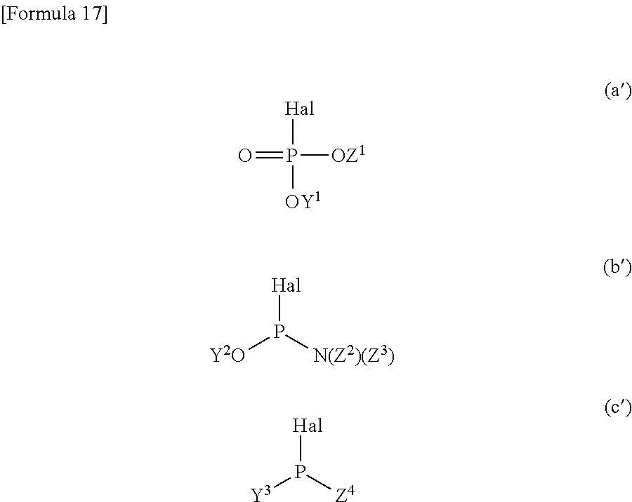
[Hal]P([OY1])([OZ1])=O.[Hal]P([N(Z2)(Z3)])[Y2O].[Hal]P([Z4])[Y3]
